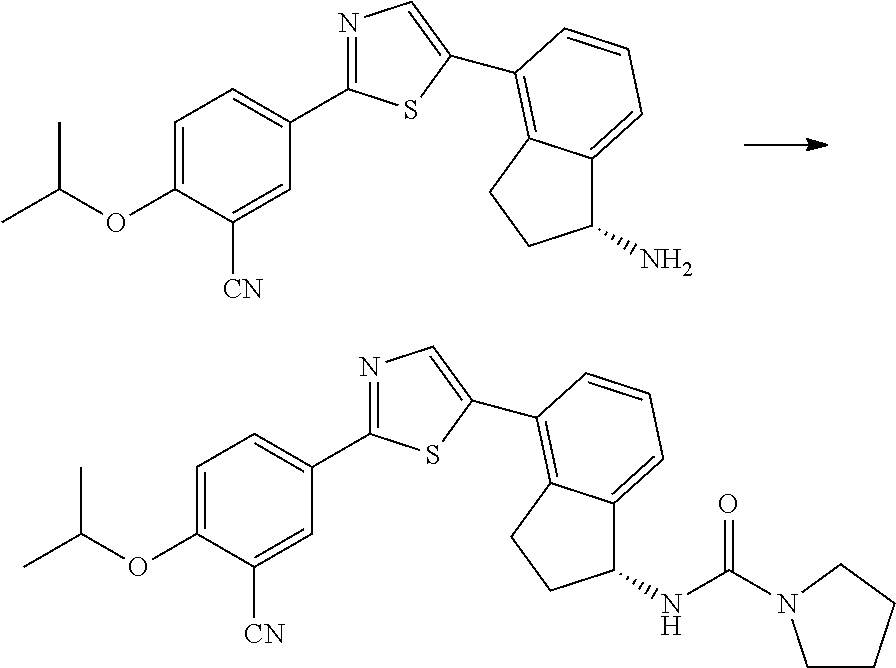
N1=C(C2=CC=C(OC(C)C)C([CN])=C2)SC(C2=C3C(=CC=C2)C(N)CC3)=C1.N1=C(C2=CC=C(OC(C)C)C([CN])=C2)SC(C2=C3C(=CC=C2)C(NC(=O)N2CCCC2)CC3)=C1
